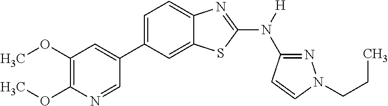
C1(OC)=C(OC)N=CC(C2=CC=C3C(=C2)SC(N([H])C2=NN(CCC)C=C2)=N3)=C1
